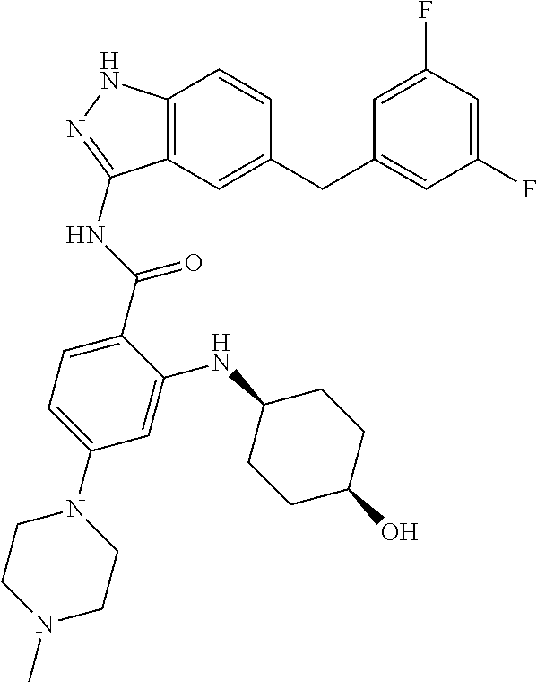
C1(F)=CC(F)=CC(CC2=CC3=C(C=C2)NN=C3NC(=O)C2=CC=C(N3CCN(C)CC3)C=C2NC2CCC(O)CC2)=C1
